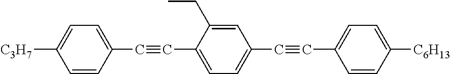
[C3H7]C1=CC=C(C#CC2=CC=C(C#CC3=CC=C([C6H13])C=C3)C=C2CC)C=C1
